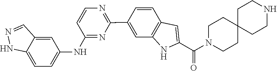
C1CN(C(C2=CC3=C(C=C(C4=NC=CC(NC5=CC=C6NN=CC6=C5)=N4)C=C3)N2)=O)CCC12CCNCC2
